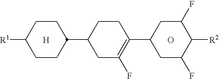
C1CC([R1])CCC1C1CCC(C2CC(F)C([R2])C(F)C2)=C(F)C1.[H].O
